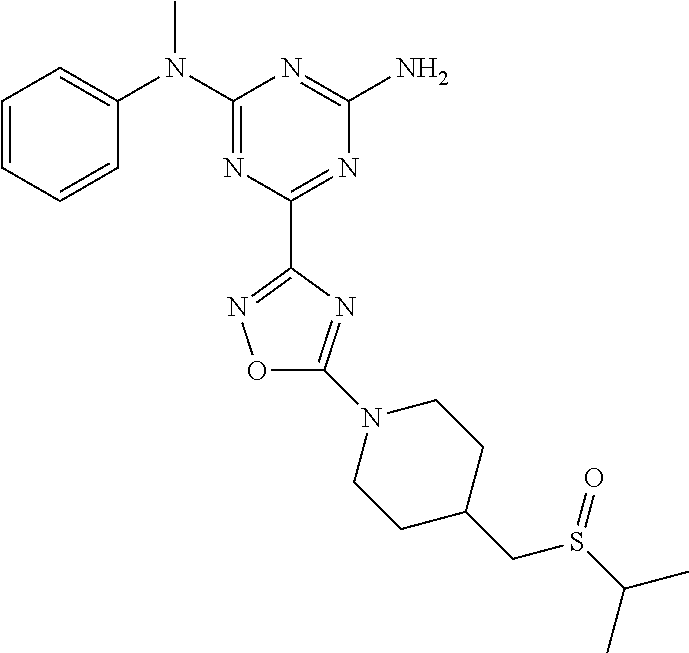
C1=CC=CC(N(C2=NC(C3=NOC(N4CCC(CS(C(C)C)=O)CC4)=N3)=NC(N)=N2)C)=C1
